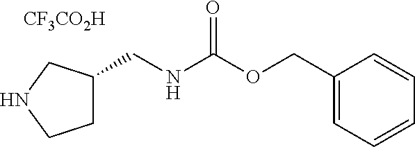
C1C(CNC(=O)OCC2=CC=CC=C2)CNC1.[CF3CO2H]
